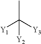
CC([Y3])([Y1])[Y2]
